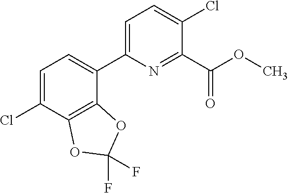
C12=C(C(Cl)=CC=C1C1=CC=C(Cl)C(C(OC)=O)=N1)OC(F)(F)O2
